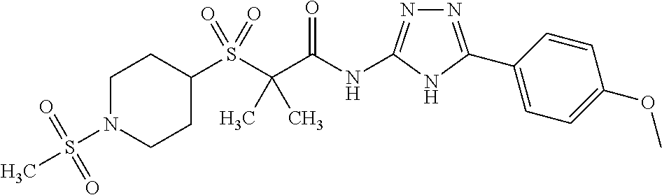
C1(S(C(C(NC2=NN=C(C3=CC=C(OC)C=C3)N2)=O)(C)C)(=O)=O)CCN(S(C)(=O)=O)CC1
